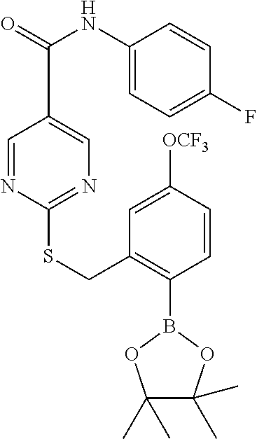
C1(NC(C2=CN=C(SCC3=C(B4OC(C)(C)C(C)(C)O4)C=CC([OCF3])=C3)N=C2)=O)=CC=C(F)C=C1
